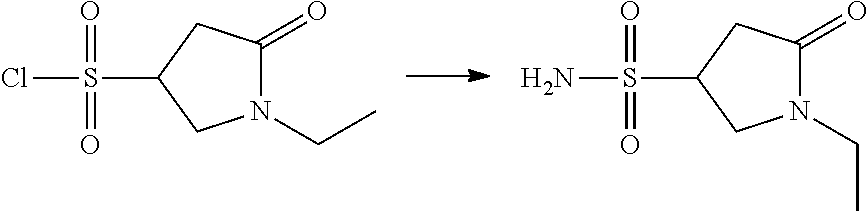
O=C1N(CC)CC(S(Cl)(=O)=O)C1.O=C1N(CC)CC(S(N)(=O)=O)C1
